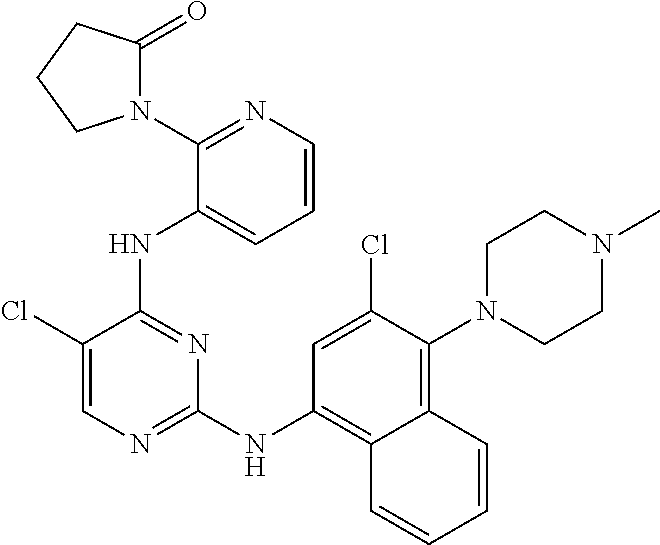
C1N(C2=C3C(=C(NC4=NC=C(Cl)C(NC5=CC=CN=C5N5C(=O)CCC5)=N4)C=C2Cl)C=CC=C3)CCN(C)C1
